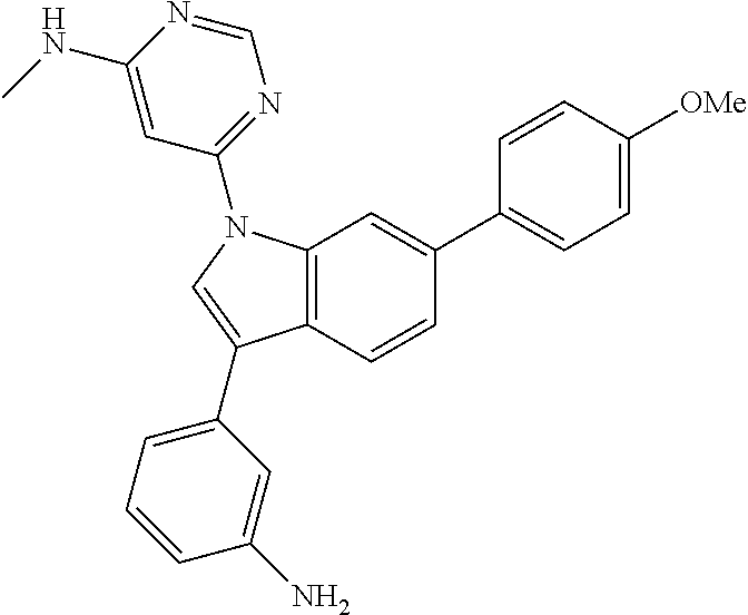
C12=C(N(C3=NC=NC(NC)=C3)C=C1C1=CC=CC(N)=C1)C=C(C1=CC=C([OMe])C=C1)C=C2
